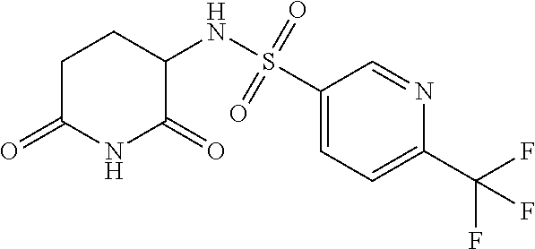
C1C(=O)NC(=O)C(NS(C2=CC=C(C(F)(F)F)N=C2)(=O)=O)C1
